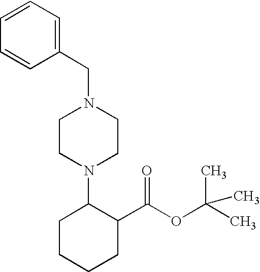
C1(CN2CCN(C3CCCCC3C(OC(C)(C)C)=O)CC2)=CC=CC=C1
